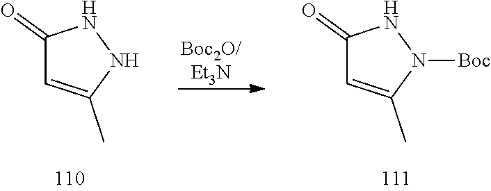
C1(=O)C=C(C)NN1.C1(=O)C=C(C)N([Boc])N1
